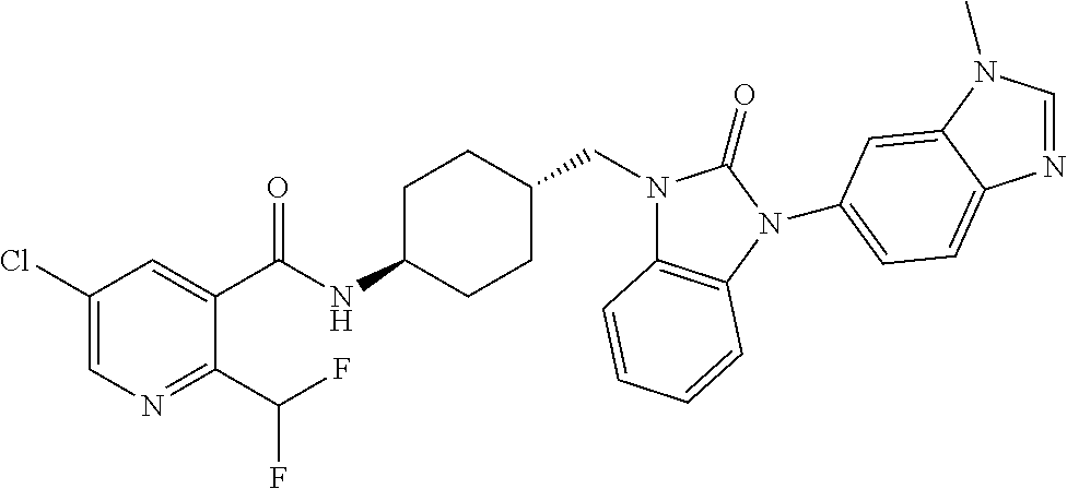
C1(Cl)=CN=C(C(F)F)C(C(NC2CCC(CN3C4=C(N(C5=CC=C6N=CN(C)C6=C5)C3=O)C=CC=C4)CC2)=O)=C1
